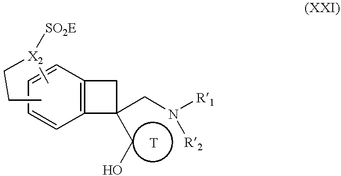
C12=C(C=CC=C1)CC2(CO)CN([R2])[R1].C[X2](CCC)[SO2E]
